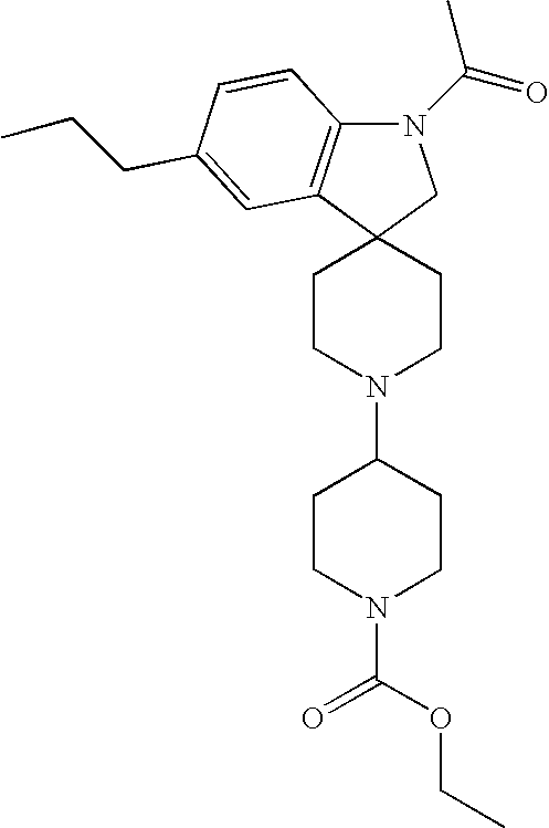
N1(C(=O)C)C2=C(C3(C1)CCN(C1CCN(C(=O)OCC)CC1)CC3)C=C(CCC)C=C2
